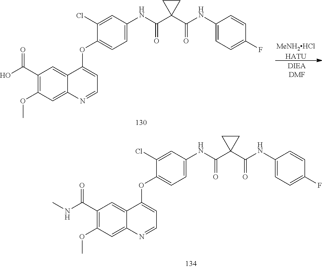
C1=CC(F)=CC=C1NC(C1(C(NC2=CC=C(OC3=CC=NC4=CC(OC)=C(C(NC)=O)C=C34)C(Cl)=C2)=O)CC1)=O.C1=CC(F)=CC=C1NC(C1(C(NC2=CC=C(OC3=CC=NC4=CC(OC)=C(C(O)=O)C=C34)C(Cl)=C2)=O)CC1)=O.[MeNH2HClHATU]
